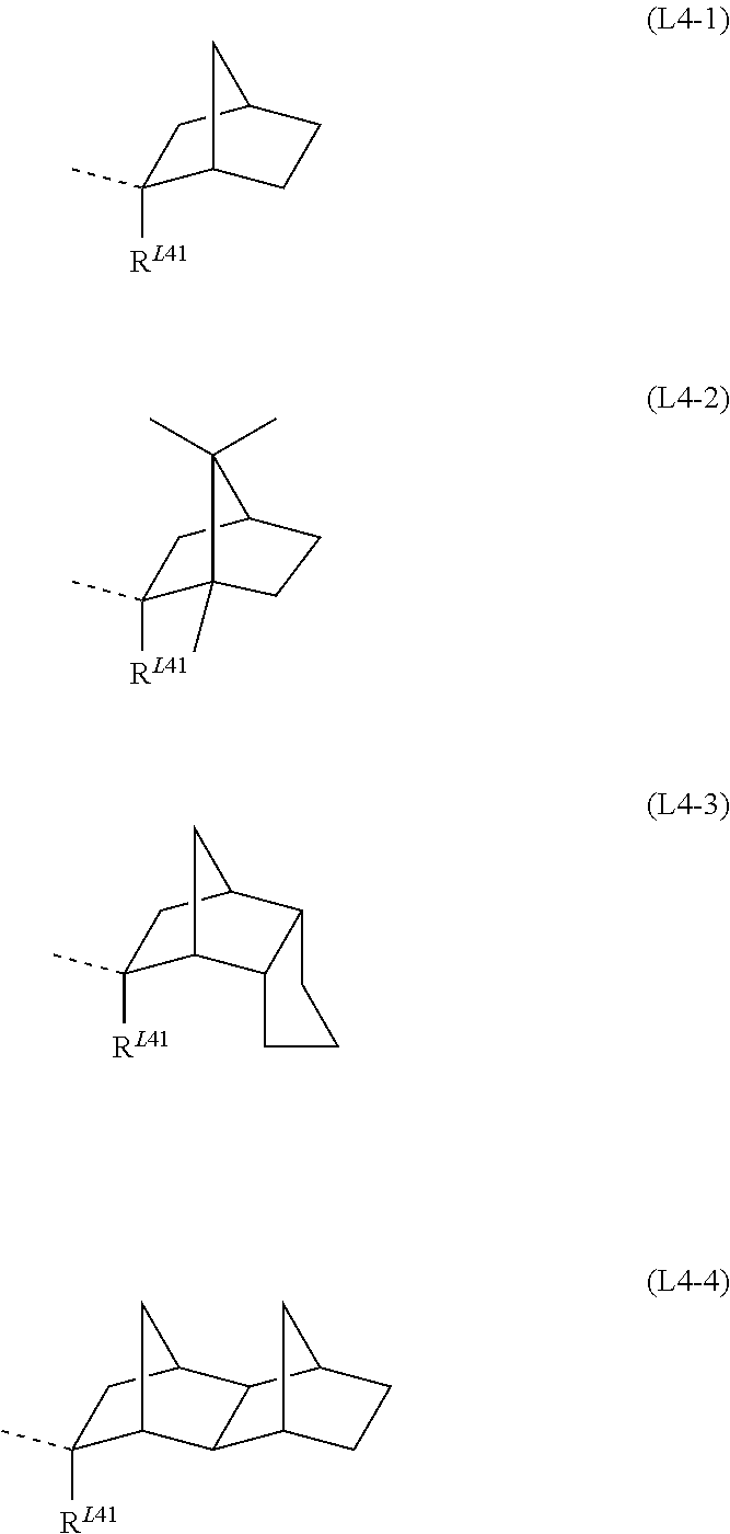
C1([RL41])(C)C2CC(C1)CC2.C1([RL41])(C)C2(C)C(C)(C)C(C1)CC2.C1([RL41])(C)C2CC(C1)C1CCCC21.C1([RL41])(C)C2CC(C1)C1C2C2CC1CC2
